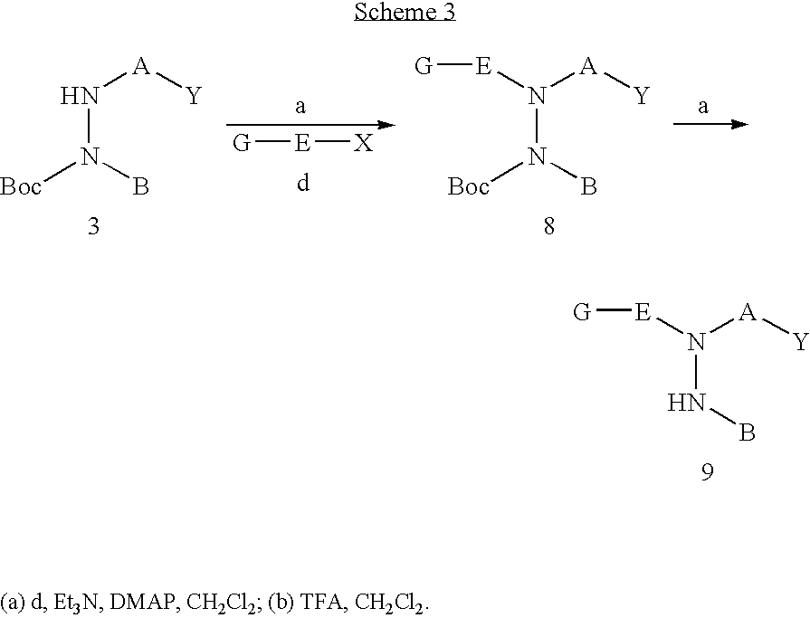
N(NB)([A][Y])[E][G].N(N(B)[Boc])[A][Y].N(N(B)[Boc])([A][Y])[E][G].[G][E][X]
